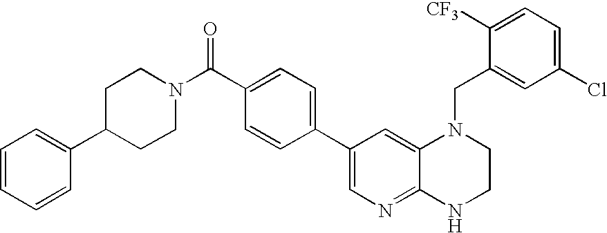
C1(C2=CC=C(C(=O)N3CCC(C4=CC=CC=C4)CC3)C=C2)=CN=C2C(=C1)N(CC1=CC(Cl)=CC=C1[CF3])CCN2
